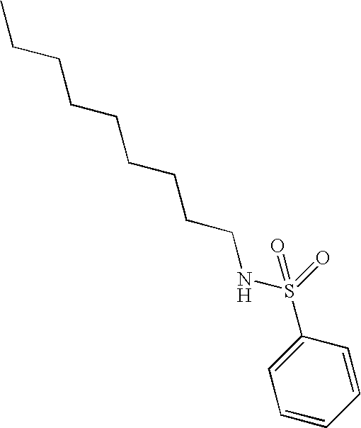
C(CCNS(C1=CC=CC=C1)(=O)=O)CCCCCC
